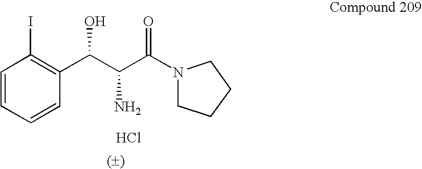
Cl.C(C(C(N1CCCC1)=O)N)(O)C1=C(I)C=CC=C1
